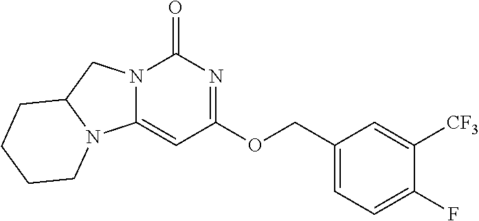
N12C(CN3C1=CC(OCC1=CC=C(F)C([CF3])=C1)=NC3=O)CCCC2
